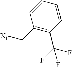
[X1]CC1=C(C(F)(F)F)C=CC=C1
